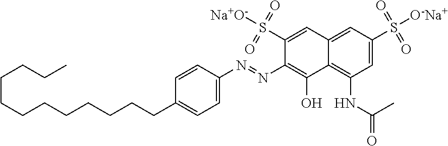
C1=CC(CCCCCCCCCCCC)=CC=C1N=NC1=C(O)C2=C(NC(=O)C)C=C(S([O-Na+])(=O)=O)C=C2C=C1S([Na+O-])(=O)=O
